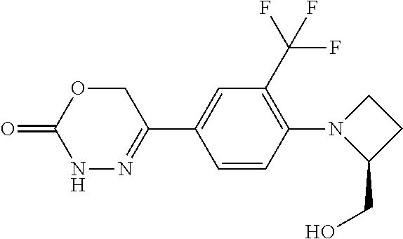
N1N=C(C2=CC(C(F)(F)F)=C(N3C(CO)CC3)C=C2)COC1=O
